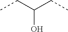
CCC(CC)O
